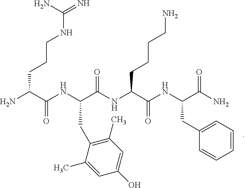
NC(C(NC(C(NC(CCCCN)C(NC(C(N)=O)CC1=CC=CC=C1)=O)=O)CC1=C(C)C=C(O)C=C1C)=O)CCCNC(=N)N
